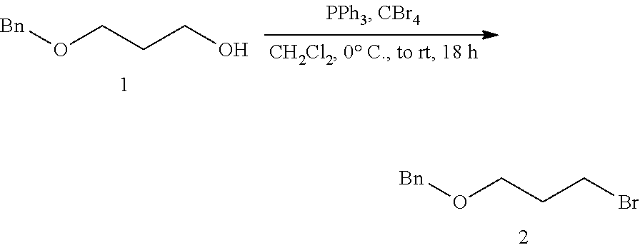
[Bn]OCCCBr.[Bn]OCCCO
